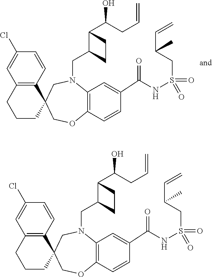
C1(Cl)=CC2=C(C=C1)C1(CCC2)COC2=C(N(CC3C(C(CC=C)O)CC3)C1)C=C(C(NS(CC(C=C)C)(=O)=O)=O)C=C2.C1(Cl)=CC2=C(C=C1)C1(CCC2)COC2=C(N(CC3C(C(CC=C)O)CC3)C1)C=C(C(NS(CC(C=C)C)(=O)=O)=O)C=C2
